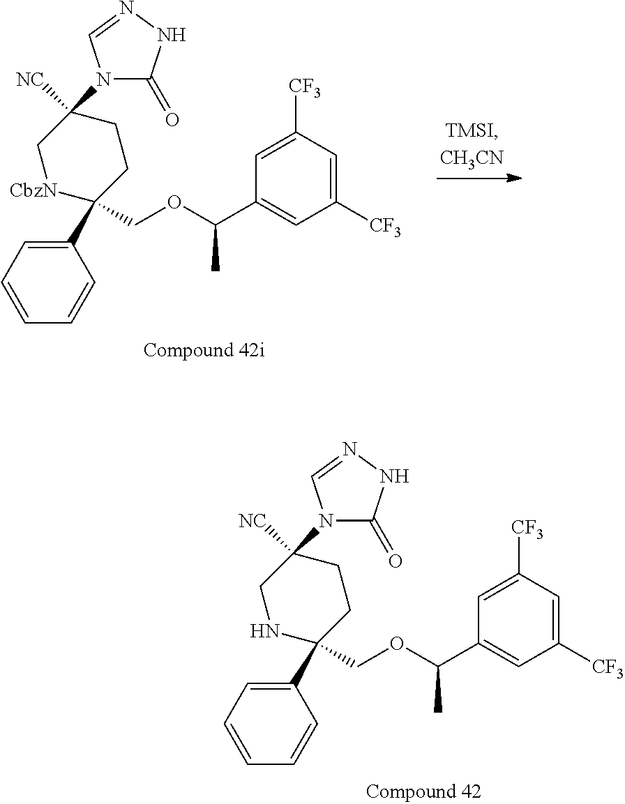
C1=CC=C(C2(COC(C3=CC([CF3])=CC([CF3])=C3)C)CCC([NC])(N3C(=O)NN=C3)CN2)C=C1.C1=CC=C(C2(COC(C3=CC([CF3])=CC([CF3])=C3)C)CCC([NC])(N3C(=O)NN=C3)C[CbzN]2)C=C1
